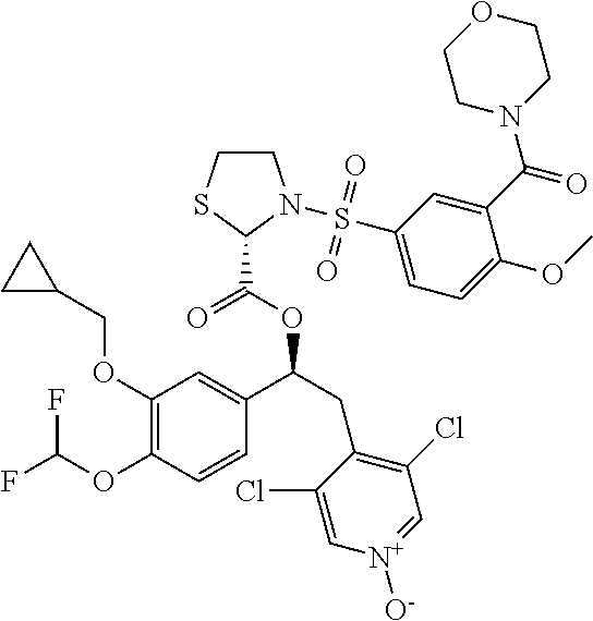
C1(OCC2CC2)=C(OC(F)F)C=CC(C(CC2=C(Cl)C=[N+]([O-])C=C2Cl)OC(C2N(S(C3=CC=C(OC)C(C(N4CCOCC4)=O)=C3)(=O)=O)CCS2)=O)=C1
